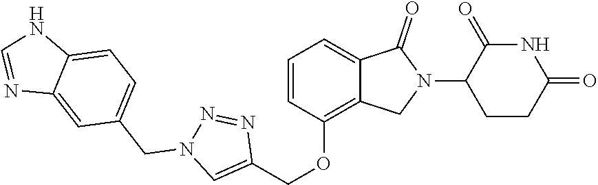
C1=CC(OCC2=CN(CC3=CC=C4C(=C3)N=CN4)N=N2)=C2C(=C1)C(=O)N(C1CCC(=O)NC1=O)C2
